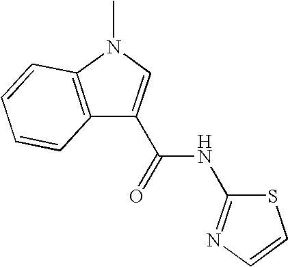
C12=C(N(C)C=C1C(NC1=NC=CS1)=O)C=CC=C2
